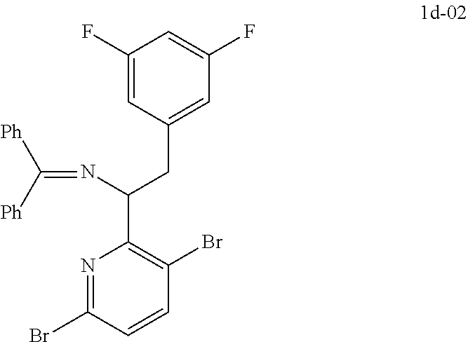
C1(F)=CC(CC(N=C([Ph])[Ph])C2=C(Br)C=CC(Br)=N2)=CC(F)=C1
